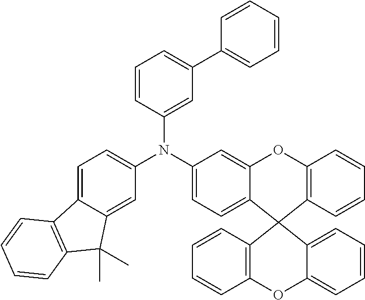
C1=C2C(=CC=C1N(C1=CC=C3C(=C1)C(C)(C)C1=C3C=CC=C1)C1=CC(C3=CC=CC=C3)=CC=C1)C1(C3=C(O2)C=CC=C3)C2=C(OC3=CC=CC=C13)C=CC=C2
